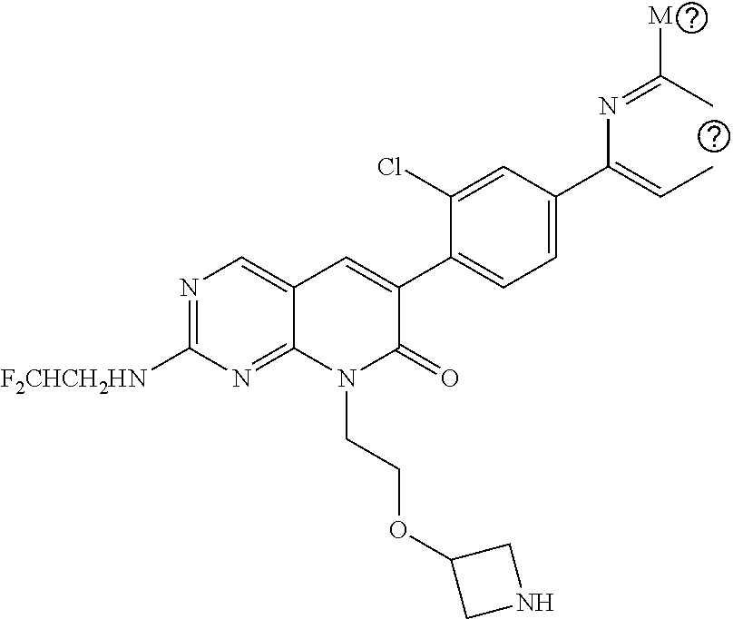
N1=C([F2CHCH2HN])N=C2C(=C1)C=C(C1=CC=C(C(=CC)N=C(C)[M])C=C1Cl)C(=O)N2CCOC1CNC1
